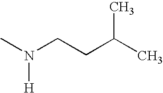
CN(CCC(C)C)[H]
